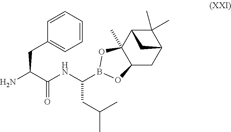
C1=CC=CC=C1CC(C(NC(CC(C)C)B1OC2(C)C(CC3C(C)(C)C2C3)O1)=O)N
